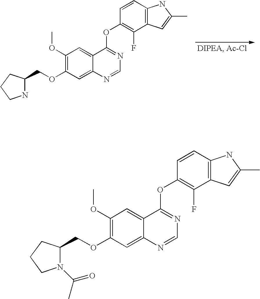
C1(OC)=C(OCC2NCCC2)C=C2C(=C1)C(OC1=C(F)C3=C(C=C1)NC(C)=C3)=NC=N2.C1(OC)=C(OCC2CCCN2C(=O)C)C=C2C(=C1)C(OC1=C(F)C3=C(C=C1)NC(C)=C3)=NC=N2
